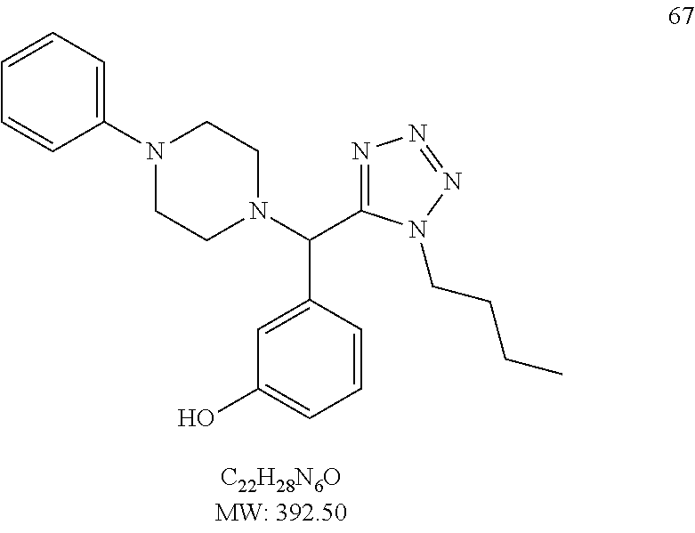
C1(N2CCN(C(C3=NN=NN3CCCC)C3=CC(O)=CC=C3)CC2)=CC=CC=C1
